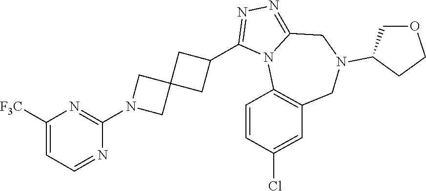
C1([F3C])=CC=NC(N2CC3(C2)CC(C2=NN=C4N2C2=C(CN(C5COCC5)C4)C=C(Cl)C=C2)C3)=N1
